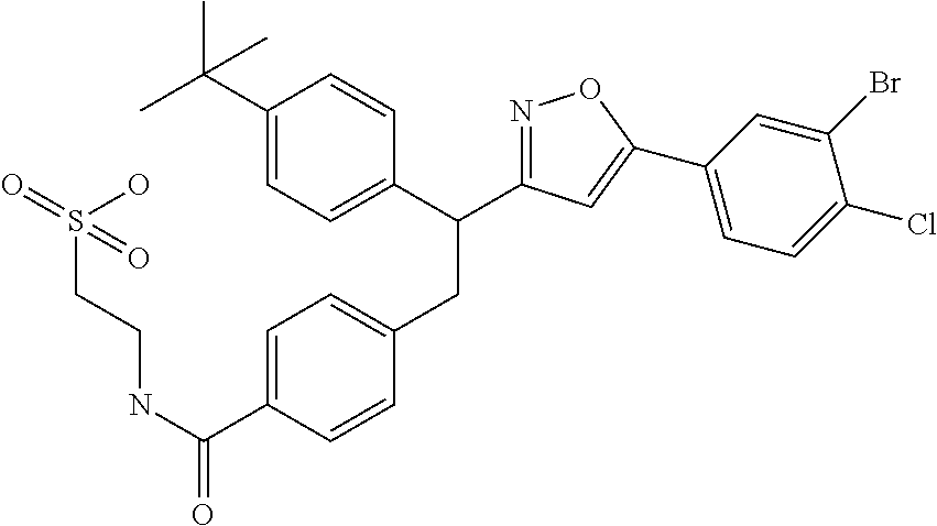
C1(C(C)(C)C)=CC=C(C(CC2=CC=C(C(NCCS(=O)(O)=O)=O)C=C2)C2=NOC(C3=CC=C(Cl)C(Br)=C3)=C2)C=C1
